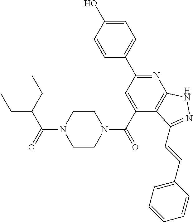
C1=C(O)C=CC(C2=NC3=C(C(C(=O)N4CCN(C(C(CC)CC)=O)CC4)=C2)C(C=CC2=CC=CC=C2)=NN3)=C1
